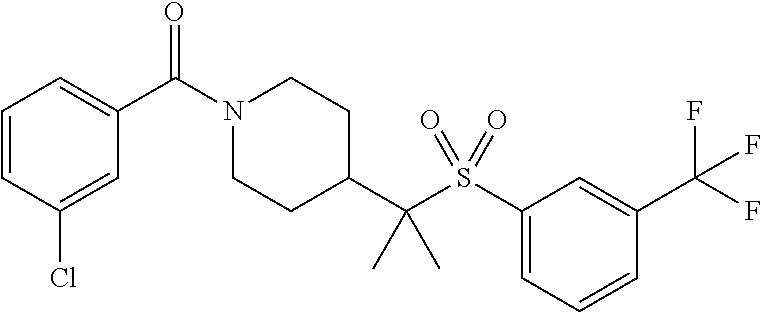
C1(C(N2CCC(C(S(C3=CC=CC(C(F)(F)F)=C3)(=O)=O)(C)C)CC2)=O)=CC=CC(Cl)=C1
